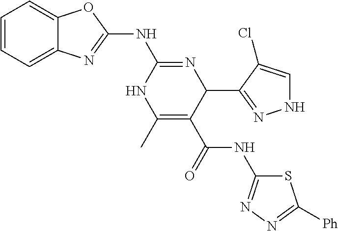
C1=CC=C2C(=C1)OC(NC1=NC(C3=NNC=C3Cl)C(C(NC3=NN=C([Ph])S3)=O)=C(C)N1)=N2
